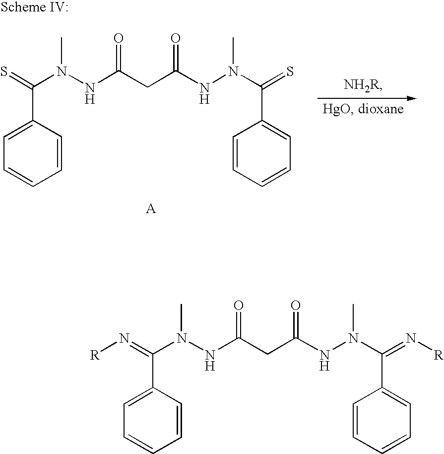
C1(C(=S)N(NC(CC(NN(C(=S)C2=CC=CC=C2)C)=O)=O)C)=CC=CC=C1.C1(C(=N[R])N(NC(CC(NN(C(=N[R])C2=CC=CC=C2)C)=O)=O)C)=CC=CC=C1
